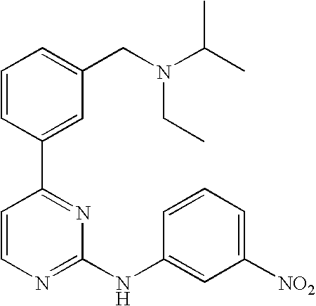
C1=CC(C2=NC(NC3=CC([NO2])=CC=C3)=NC=C2)=CC(CN(C(C)C)CC)=C1
